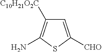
C1=C([CHO])SC(N)=C1[C10H21O2C]
